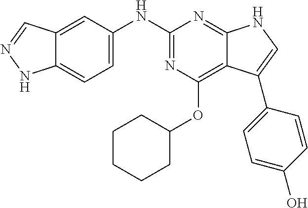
C12=CC(NC3=NC(OC4CCCCC4)=C4C(=N3)NC=C4C3=CC=C(O)C=C3)=CC=C1NN=C2
